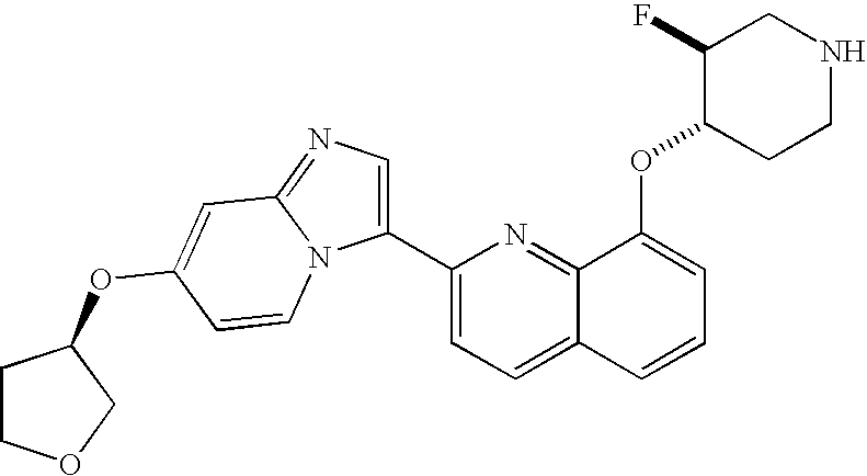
C12=CC=C(C3=CN=C4N3C=CC(OC3CCOC3)=C4)N=C1C(OC1CCNCC1F)=CC=C2
